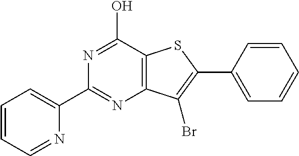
N1=C(O)C2=C(N=C1C1=CC=CC=N1)C(Br)=C(C1=CC=CC=C1)S2
